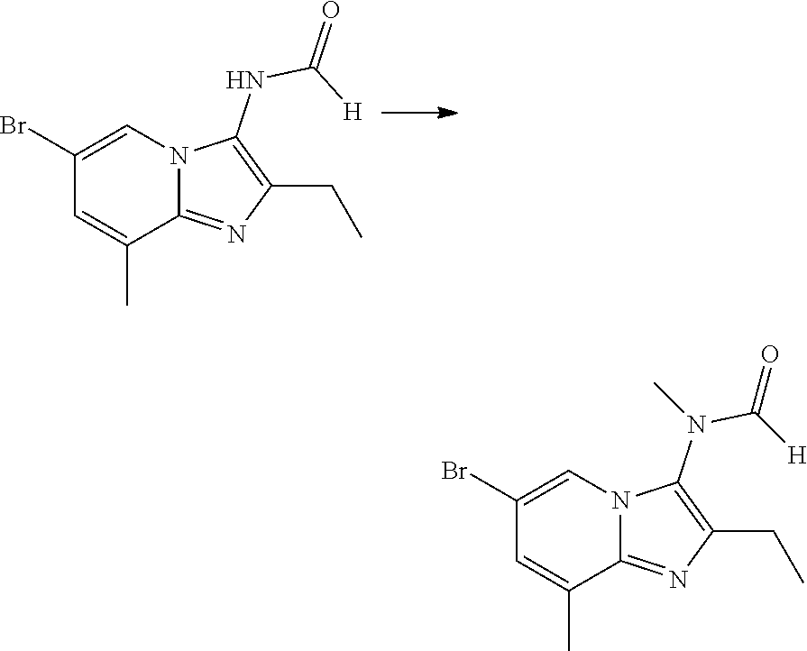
C12=NC(CC)=C(NC(=O)[H])N1C=C(Br)C=C2C.C1=C(C)C2=NC(CC)=C(N(C([H])=O)C)N2C=C1Br
